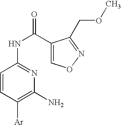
C1=CC([Ar])=C(N)N=C1NC(C1=CON=C1COC)=O
